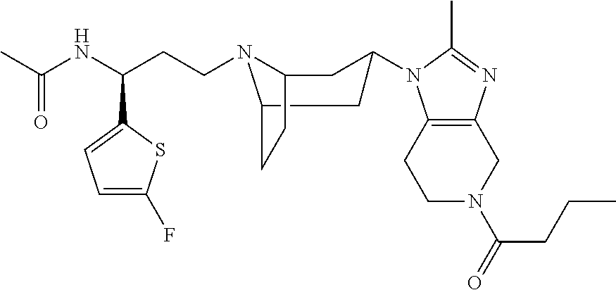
C1N(C(CCC)=O)CC2=C(C1)N(C1CC3N(CCC(C4=CC=C(F)S4)NC(C)=O)C(CC3)C1)C(C)=N2
